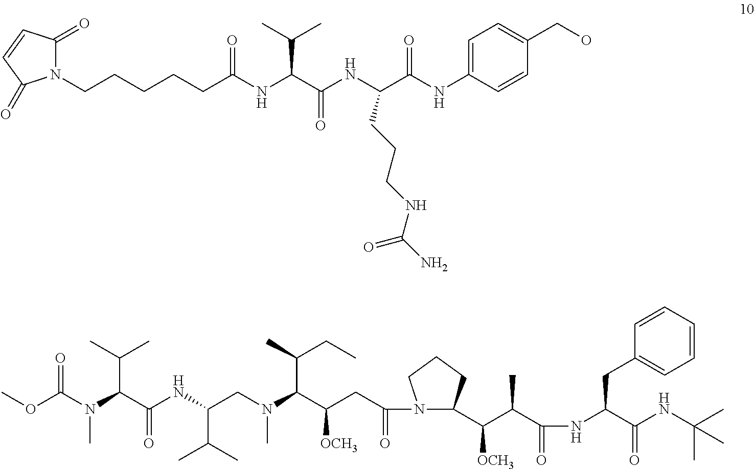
N1(CCCCCC(NC(C(NC(C(NC2=CC=C(CO)C=C2)=O)CCCNC(N)=O)=O)C(C)C)=O)C(=O)C=CC1=O.COC(N(C(C(NC(CN(C(C(CC(N1C(C(C(C(NC(C(NC(C)(C)C)=O)CC2=CC=CC=C2)=O)C)[OCH3])CCC1)=O)[OCH3])C(C)CC)C)C(C)C)=O)C(C)C)C)=O
